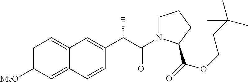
C1=C([MeO])C=C2C(=C1)C=C(C(C(=O)N1CCCC1C(OCCC(C)(C)C)=O)C)C=C2
